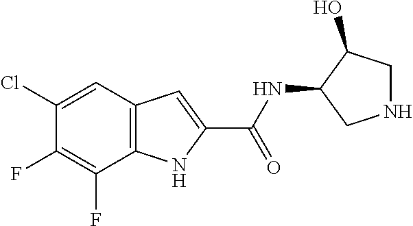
C1(Cl)=CC2=C(C(F)=C1F)NC(C(NC1CNCC1O)=O)=C2
